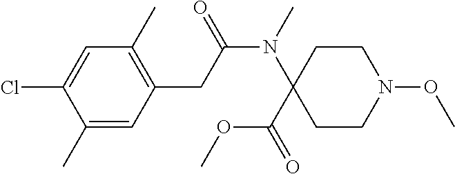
C1(C)=CC(CC(N(C)C2(C(=O)OC)CCN(OC)CC2)=O)=C(C)C=C1Cl
